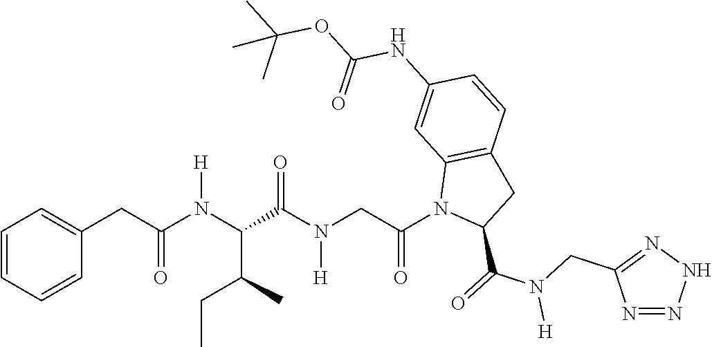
C1=CC=CC(CC(N(C(C(C)CC)C(N(CC(N2C(C(=O)N(CC3=NNN=N3)[H])CC3=C2C=C(NC(OC(C)(C)C)=O)C=C3)=O)[H])=O)[H])=O)=C1
